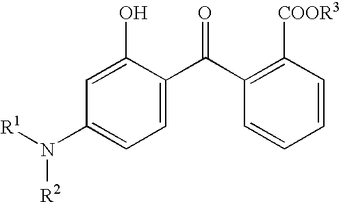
C1=CC=CC([COOR3])=C1C(C1=CC=C(N([R2])[R1])C=C1O)=O
